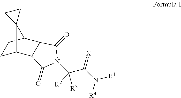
C1C2C3C(C(C1)C21CC1)C(=O)N(C(C(=[X])N([R1])[R4])([R2])[R3])C3=O
